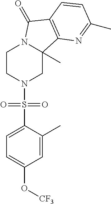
C1CN(S(C2=CC=C(O[CF3])C=C2C)(=O)=O)CC2(C)N1C(=O)C1=C2N=C(C)C=C1
